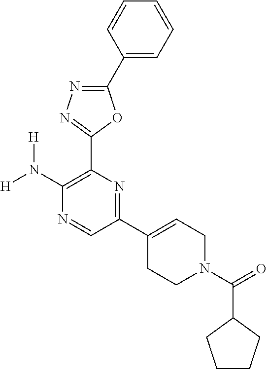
[H]N(C1=C(C2=NN=C(C3=CC=CC=C3)O2)N=C(C2=CCN(C(=O)C3CCCC3)CC2)C=N1)[H]
